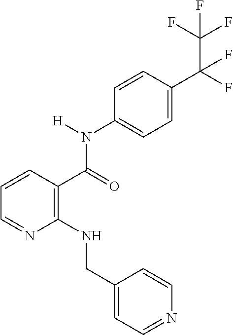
C1=C(C(F)(C(F)(F)F)F)C=CC(N([H])C(=O)C2=C(NCC3=CC=NC=C3)N=CC=C2)=C1
